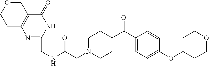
C1C2=C(COC1)C(=O)NC(CNC(CN1CCC(C(C3=CC=C(OC4CCOCC4)C=C3)=O)CC1)=O)=N2
